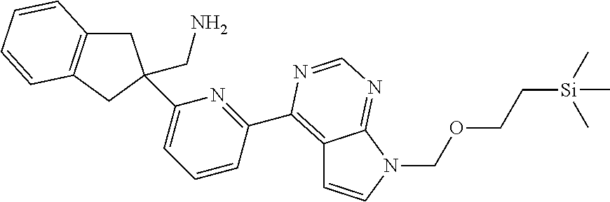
C12=C(C3=NC(C4(CN)CC5=C(C4)C=CC=C5)=CC=C3)N=CN=C1N(COCC[Si](C)(C)C)C=C2
